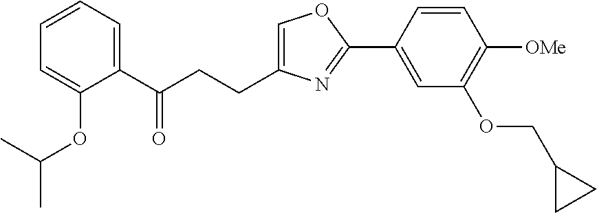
C1=C(CCC(C2=CC=CC=C2OC(C)C)=O)N=C(C2=CC(OCC3CC3)=C([OMe])C=C2)O1
